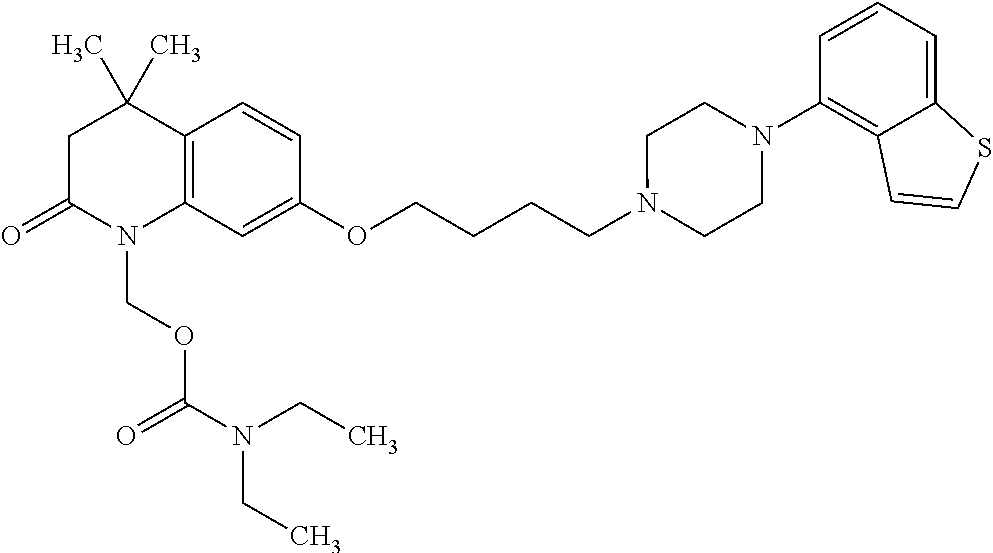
C1C(=O)N(COC(N(CC)CC)=O)C2=C(C1(C)C)C=CC(OCCCCN1CCN(C3=C4C(=CC=C3)SC=C4)CC1)=C2
